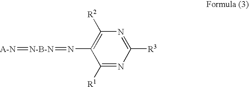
C1([R2])=C(N=[N-B-N]=[A-N])C([R1])=NC([R3])=N1
